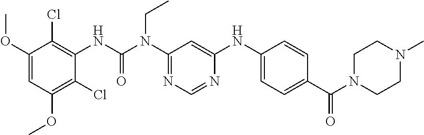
O(C1=CC(OC)=C(Cl)C(NC(N(C2=NC=NC(NC3=CC=C(C(N4CCN(C)CC4)=O)C=C3)=C2)CC)=O)=C1Cl)C
